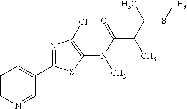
N(C(=O)C(C(SC)C)C)(C1=C(Cl)N=C(C2=CC=CN=C2)S1)C
